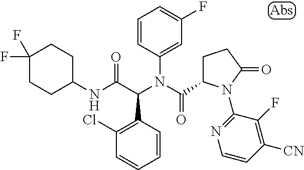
C1=CC(N(C(C2CCC(=O)N2C2=NC=CC([CN])=C2F)=O)C(C(NC2CCC(F)(F)CC2)=O)C2=C(Cl)C=CC=C2)=CC(F)=C1
